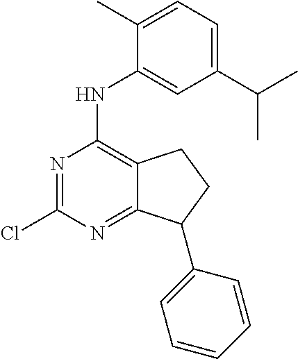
N1=C(Cl)N=C2C(=C1NC1=CC(C(C)C)=CC=C1C)CCC2C1=CC=CC=C1
